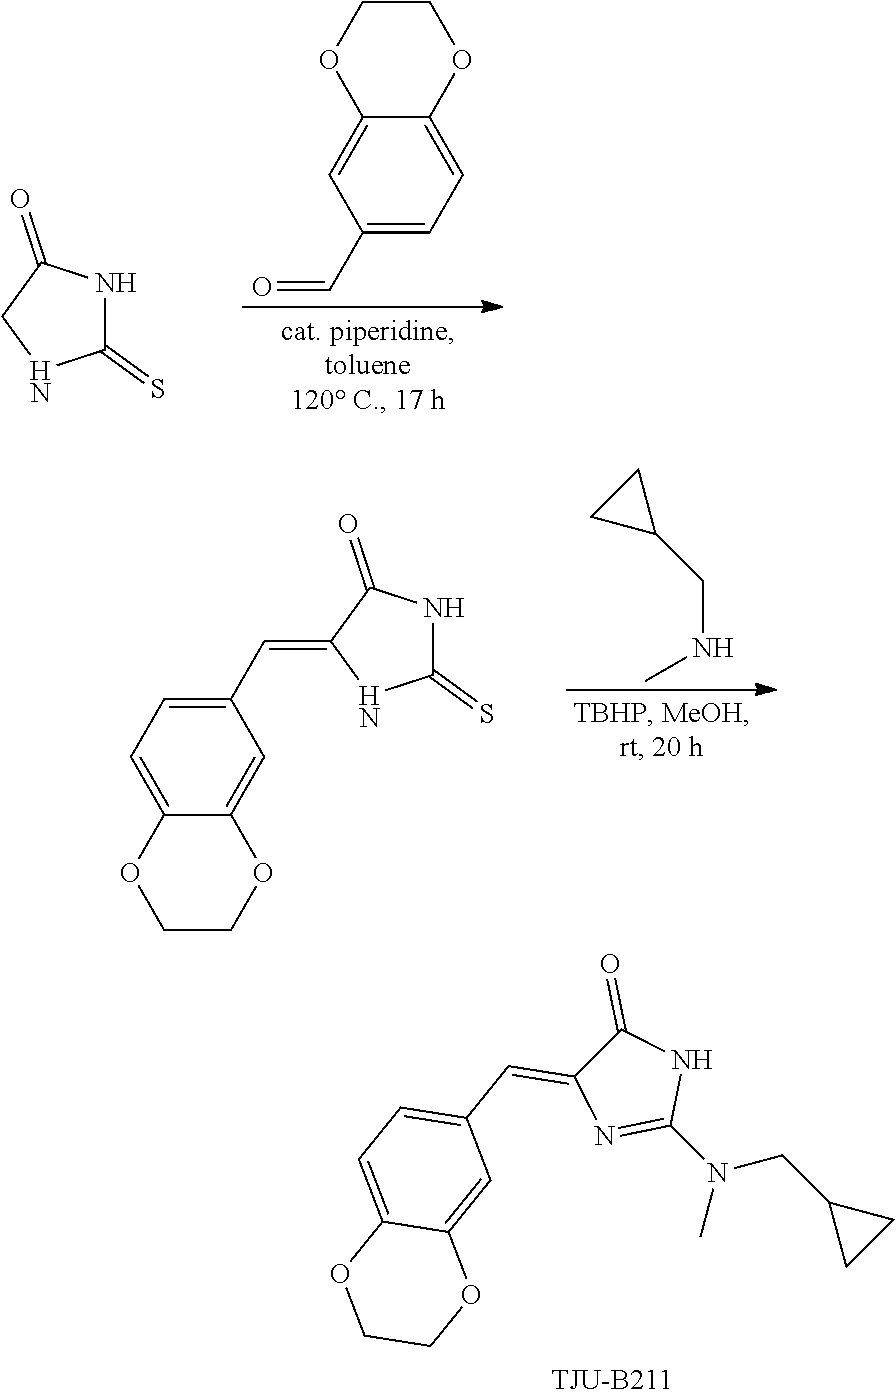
C1(C=O)=CC=C2C(=C1)OCCO2.C1NC(=S)NC1=O.C1(C=C2NC(=S)NC2=O)=CC=C2C(=C1)OCCO2.C(NC)C1CC1.C1(N(C)CC2CC2)=NC(=CC2=CC=C3C(=C2)OCCO3)C(=O)N1
